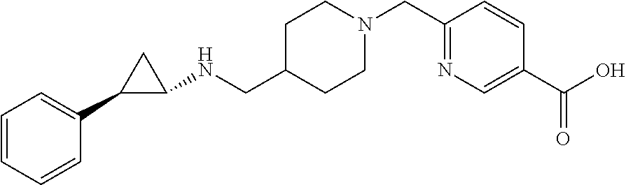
C1=CC=CC(C2C(NCC3CCN(CC4=NC=C(C(O)=O)C=C4)CC3)C2)=C1
